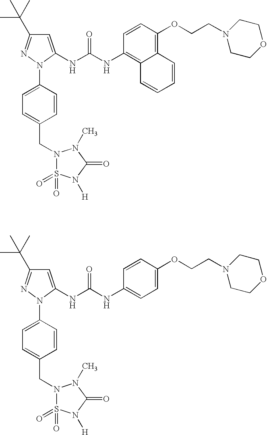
C1=C(NC(NC2=C3C(=C(OCCN4CCOCC4)C=C2)C=CC=C3)=O)N(C2=CC=C(CN3S(=O)(=O)N([H])C(=O)N3C)C=C2)N=C1C(C)(C)C.C1=C(NC(NC2=CC=C(OCCN3CCOCC3)C=C2)=O)N(C2=CC=C(CN3S(=O)(=O)N([H])C(=O)N3C)C=C2)N=C1C(C)(C)C
